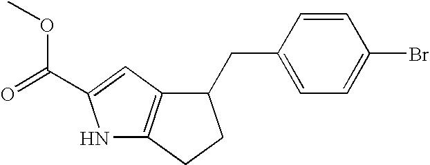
N1C2=C(C=C1C(=O)OC)C(CC1=CC=C(Br)C=C1)CC2
